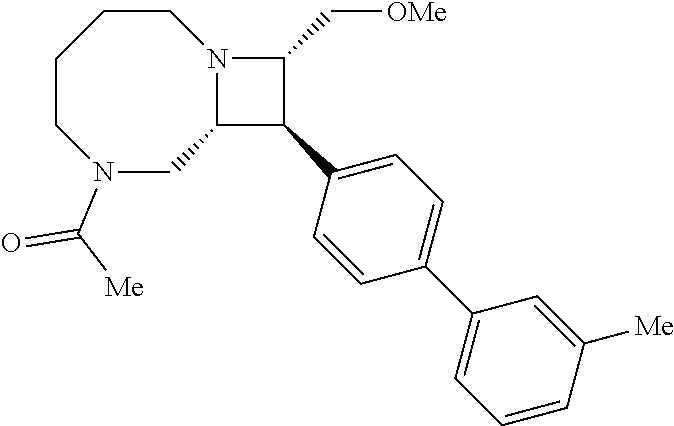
C1CCCN(C([Me])=O)CC2N1C(C[OMe])C2C1=CC=C(C2=CC=CC([Me])=C2)C=C1
